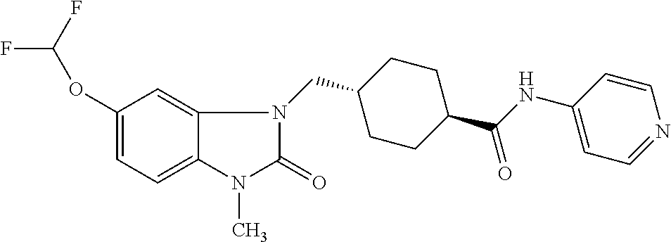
C1(OC(F)F)=CC=C2C(=C1)N(CC1CCC(C(NC3=CC=NC=C3)=O)CC1)C(=O)N2C
